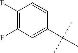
C1(F)=C(F)C=C(C(C)(C)C)C=C1
